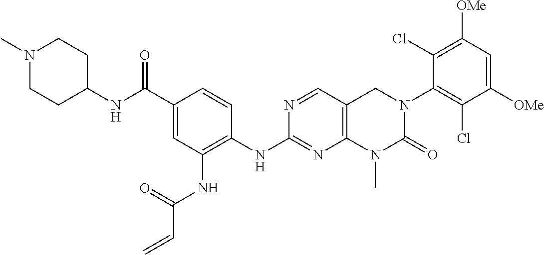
N(C1=NC2=C(C=N1)CN(C1=C(Cl)C([OMe])=CC([OMe])=C1Cl)C(=O)N2C)C1=C(NC(C=C)=O)C=C(C(NC2CCN(C)CC2)=O)C=C1
